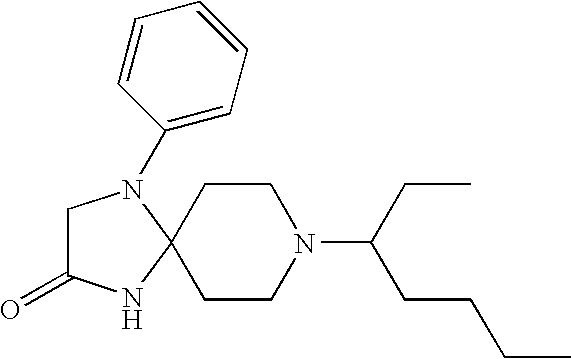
C1C(=O)NC2(N1C1=CC=CC=C1)CCN(C(CC)CCCC)CC2
